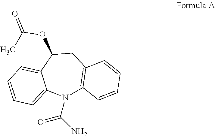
N1(C(N)=O)C2=C(CC(OC(C)=O)C3=CC=CC=C13)C=CC=C2
